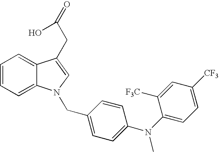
C1=CC=C2C(=C1)C(CC(=O)O)=CN2CC1=CC=C(N(C2=CC=C([CF3])C=C2[F3C])C)C=C1
